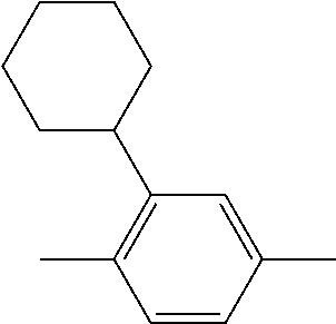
C1=C(C)C=CC(C)=C1C1CCCCC1
